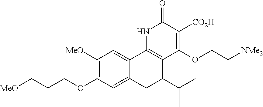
C1([MeO])=C(OCCC[MeO])C=C2C(=C1)C1=C(C(C(C)C)C2)C(OCC[NMe2])=C([CO2H])C(=O)N1
